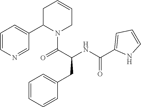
C1=CC=CC(CC(C(=O)N2C(C3=CC=CN=C3)CC=CC2)NC(C2=CC=CN2)=O)=C1
